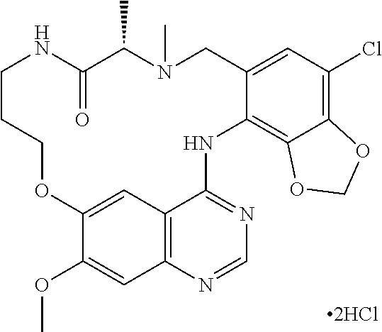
COC1=CC2=C3C=C1OCCCNC(=O)C(C)N(C)CC1=CC(Cl)=C4C(=C1NC3=NC=N2)OCO4
